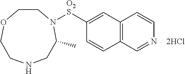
C12=C(C=C([O2S]N3C(C)CNCCOCC3)C=C1)C=CN=C2
